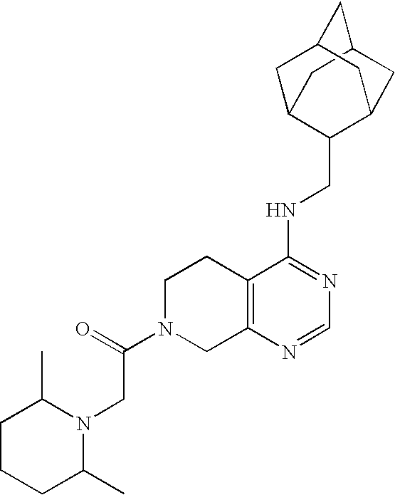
C12=C(N=CN=C1NCC1C3CC4CC(C3)CC1C4)CN(C(CN1C(C)CCCC1C)=O)CC2
